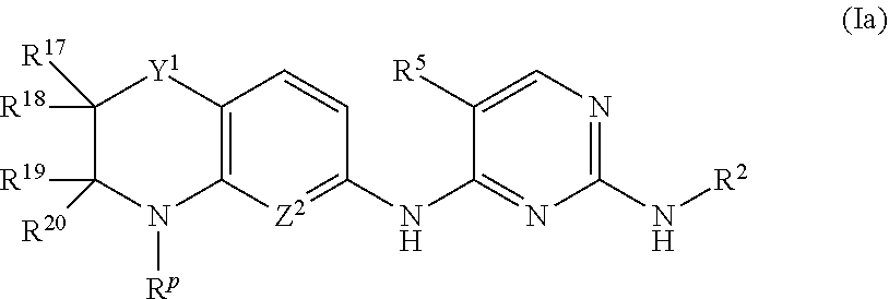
C12=C([Z2]=C(NC3=NC(N[R2])=NC=C3[R5])C=C1)N([Rp])C([R19])([R20])C([R18])([R17])[Y1]2
